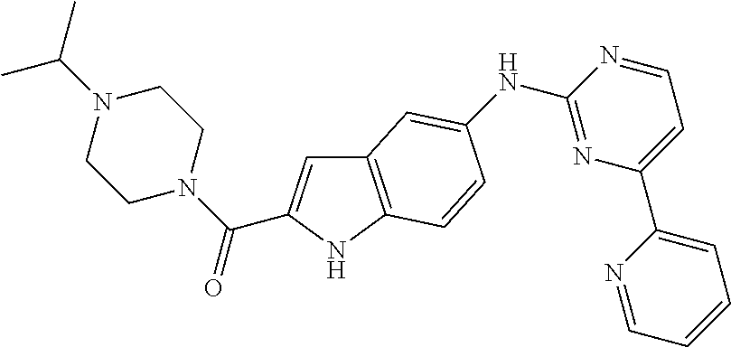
C12=C(NC(C(N3CCN(C(C)C)CC3)=O)=C1)C=CC(NC1=NC(C3=CC=CC=N3)=CC=N1)=C2
